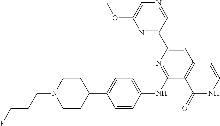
N1=CC(C2=CC3=C(C(NC4=CC=C(C5CCN(CCCF)CC5)C=C4)=N2)C(=O)NC=C3)=NC(OC)=C1
